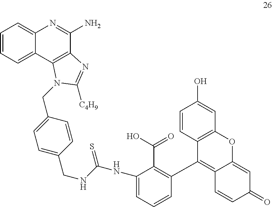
C1=CC=C2C(=C1)N=C(N)C1=C2N(CC2=CC=C(CNC(=S)NC3=CC=CC(C4=C5C(=CC(=O)C=C5)OC5=C4C=CC(O)=C5)=C3C(=O)O)C=C2)C([C4H9])=N1
